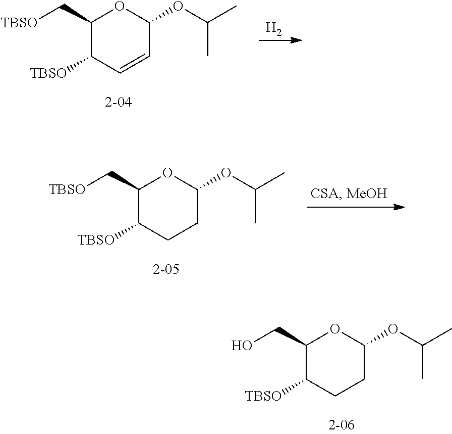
C1(CO)C([TBSO])CCC(OC(C)C)O1.C1(C[TBSO])C([TBSO])C=CC(OC(C)C)O1.[H2].C1(C[TBSO])C([TBSO])CCC(OC(C)C)O1
